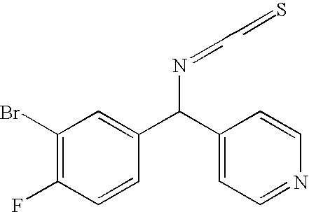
C1(Br)=C(F)C=CC(C(C2=CC=NC=C2)N=CCC=S)=C1
